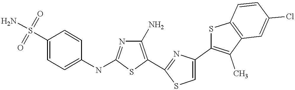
C1(S(N)(=O)=O)=CC=C(NC2=NC(N)=C(C3=NC(C4=C(C)C5=C(S4)C=CC(Cl)=C5)=CS3)S2)C=C1
